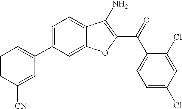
C1=CC([CN])=CC(C2=CC=C3C(=C2)OC(C(C2=CC=C(Cl)C=C2Cl)=O)=C3N)=C1
